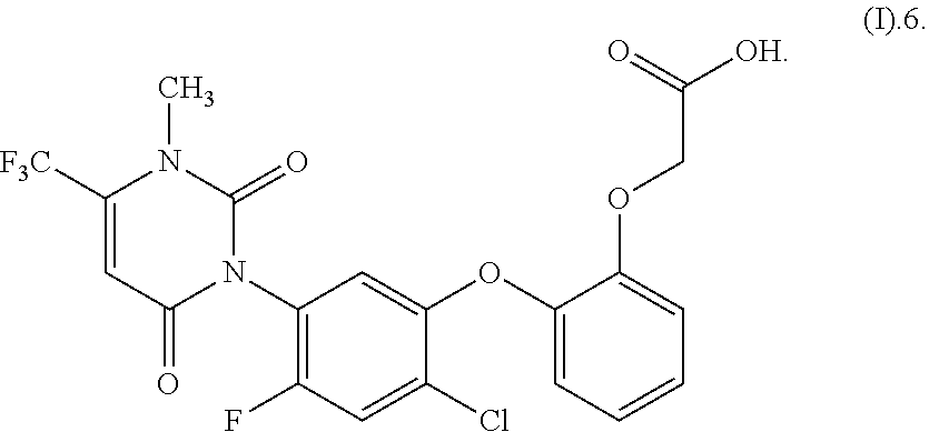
N1(C)C(=O)N(C2=C(F)C=C(Cl)C(OC3=CC=CC=C3OCC([OH])=O)=C2)C(=O)C=C1[F3C]
